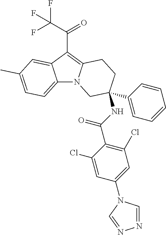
C12=CC=C(C)C=C1C(C(C(F)(F)F)=O)=C1N2CC(C2=CC=CC=C2)(NC(C2=C(Cl)C=C(N3C=NN=C3)C=C2Cl)=O)CC1
